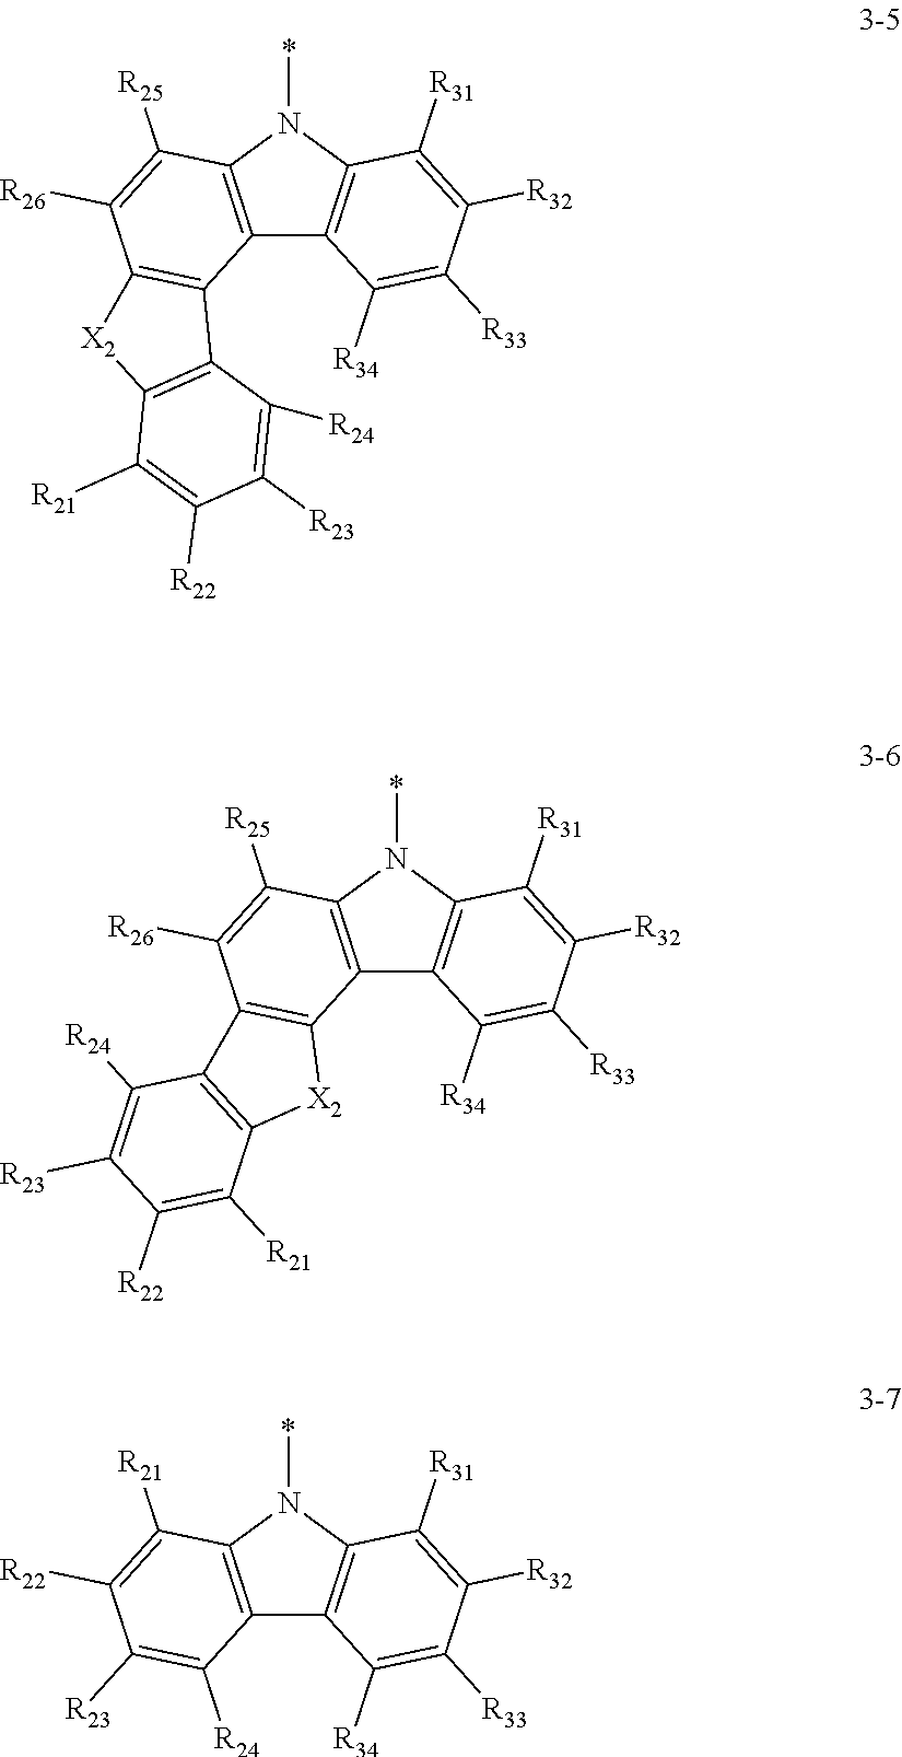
C12=C(N(*)C3=C1C([R34])=C([R33])C([R32])=C3[R31])C([R25])=C([R26])C1=C2C2=C([X2]1)C([R21])=C([R22])C([R23])=C2[R24].C12=C(N(*)C3=C1C([R34])=C([R33])C([R32])=C3[R31])C([R25])=C([R26])C1=C2[X2]C2=C1C([R24])=C([R23])C([R22])=C2[R21].C12=C(N(*)C3=C1C([R34])=C([R33])C([R32])=C3[R31])C([R21])=C([R22])C([R23])=C2[R24]
